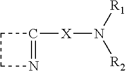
C1([X]N([R2])[R1])=NCC1
